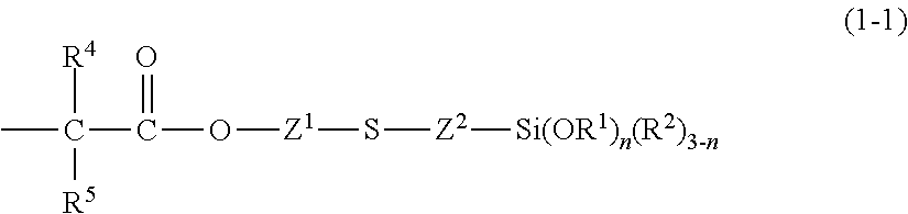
[Si(OR1)n(R2)3-n][Z2]S[Z1]OC(C(C)([R4])[R5])=O
